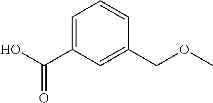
OC(C1=CC=CC(COC)=C1)=O
